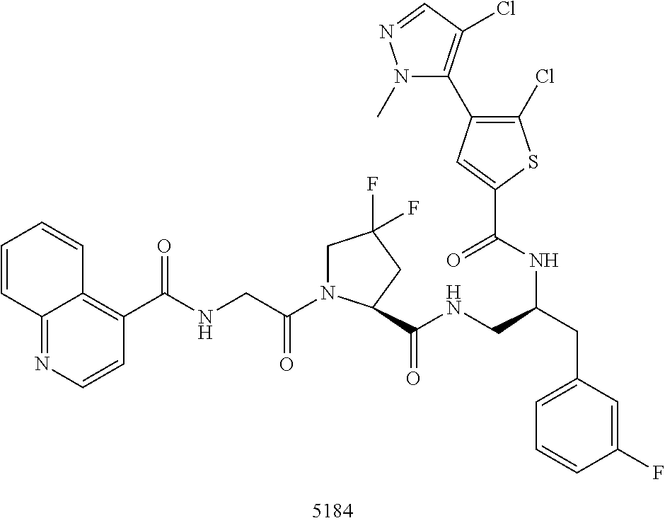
C12=NC=CC(C(NCC(N3CC(F)(F)CC3C(NCC(NC(C3=CC(C4=C(Cl)C=NN4C)=C(Cl)S3)=O)CC3=CC=CC(F)=C3)=O)=O)=O)=C1C=CC=C2
